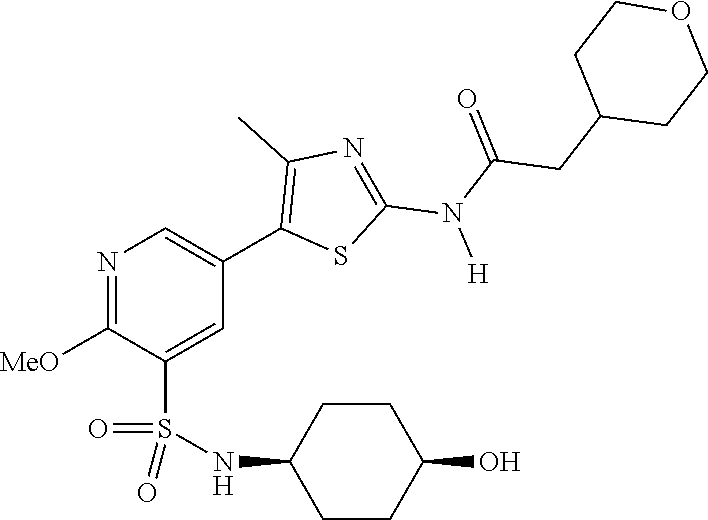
N1=C([OMe])C(S(NC2CCC(O)CC2)(=O)=O)=CC(C2=C(C)N=C(N([H])C(=O)CC3CCOCC3)S2)=C1
